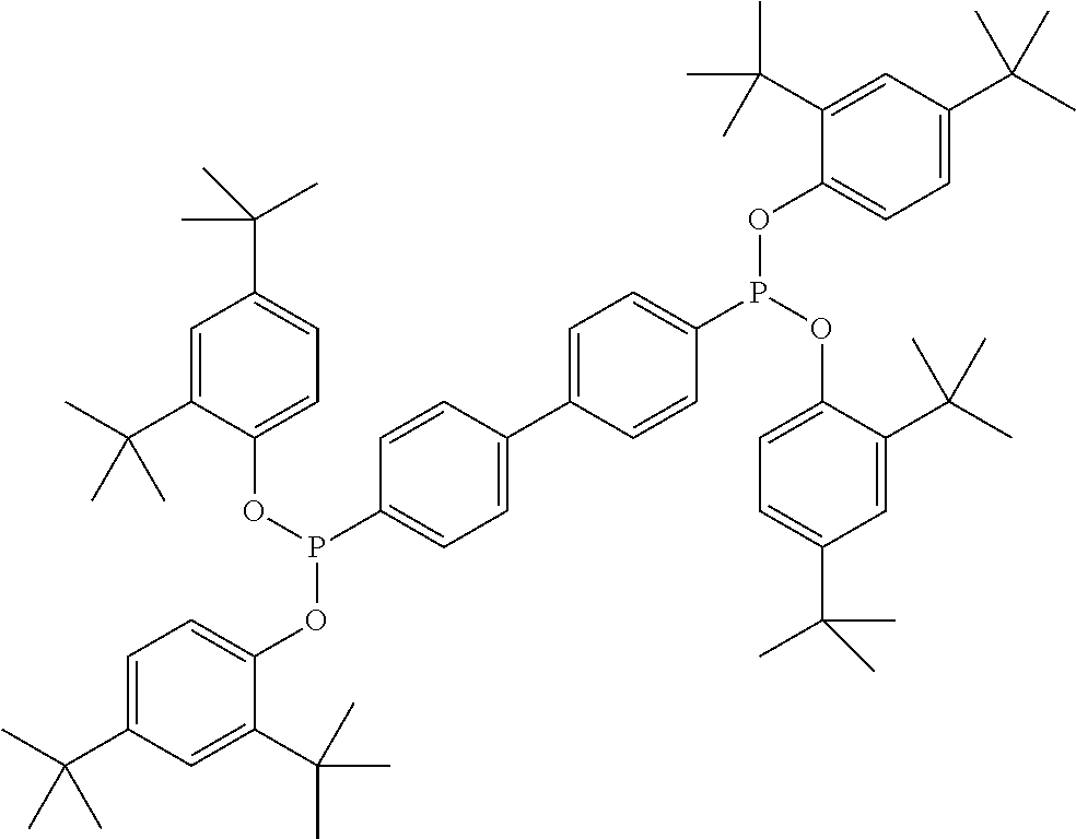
C1=C(C(C)(C)C)C(OP(OC2=CC=C(C(C)(C)C)C=C2C(C)(C)C)C2=CC=C(C3=CC=C(P(OC4=CC=C(C(C)(C)C)C=C4C(C)(C)C)OC4=CC=C(C(C)(C)C)C=C4C(C)(C)C)C=C3)C=C2)=CC=C1C(C)(C)C
